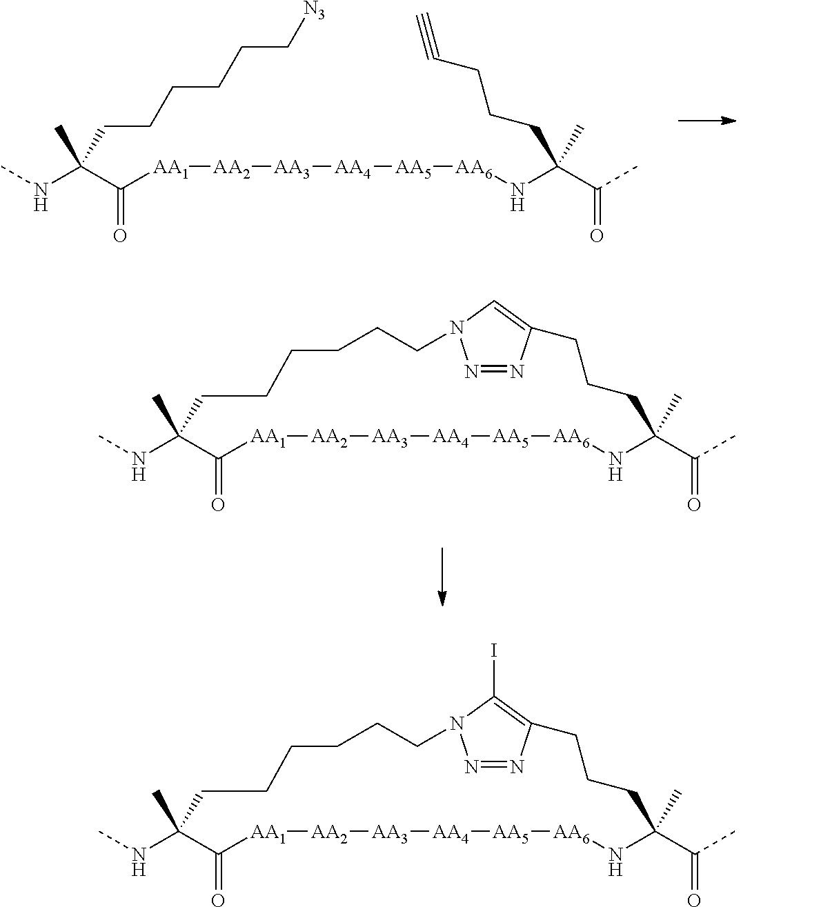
CNC1(C)CCCCCCN2N=NC(=C2)CCCC(C(C)=O)(C)N[AA6][AA5][AA4][AA3][AA2][AA1]C1=O.CNC(C)(CCCCCC[N3])C([AA1][AA2][AA3][AA4][AA5][AA6]NC(C(C)=O)(CCCC#C)C)=O.CNC1(C)CCCCCCN2N=NC(=C2I)CCCC(C(C)=O)(C)N[AA6][AA5][AA4][AA3][AA2][AA1]C1=O
